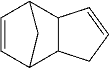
C1=CC2C3C(C1C2)C=CC3
